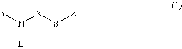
N([X]S[Z])([Y])[L1]
